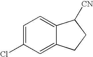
C1=C(Cl)C=C2C(=C1)C([CN])CC2
